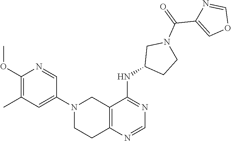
C1(N2CCC3=C(C2)C(NC2CCN(C(C4=COC=N4)=O)C2)=NC=N3)=CC(C)=C(OC)N=C1
